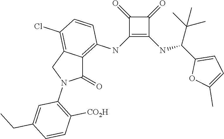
C1(NC2=C3C(=C(Cl)C=C2)CN(C2=C([CO2H])C=CC(CC)=C2)C3=O)=C(NC(C2=CC=C(C)O2)C(C)(C)C)C(=O)C1=O
